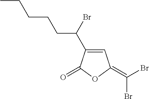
C1=C(C(Br)CCCCC)C(=O)OC1=C(Br)Br
